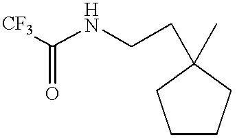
C1CCC(C)(CCNC([CF3])=O)C1
